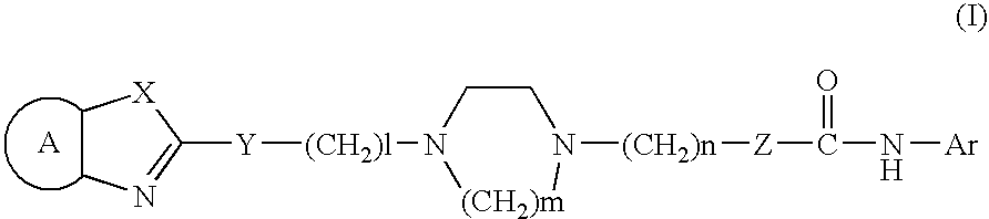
C1CN=C([Y][(CH2)l]N2[(CH2)m]N([(CH2)n][Z]C(N[Ar])=O)CC2)[X]1
